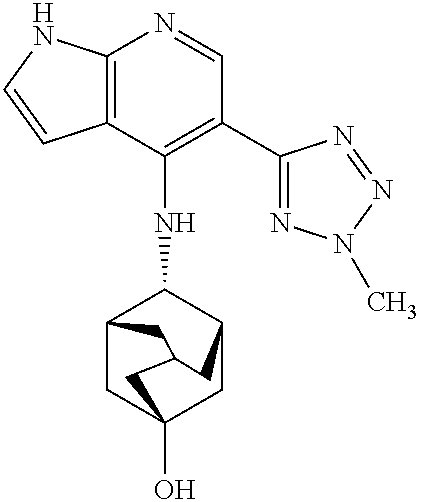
C12=C(NC=C1)N=CC(C1=NN(C)N=N1)=C2NC1C2CC3(O)CC1CC(C3)C2
